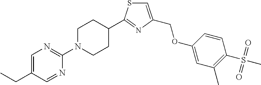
C1=C(COC2=CC(C)=C(S(C)(=O)=O)C=C2)N=C(C2CCN(C3=NC=C(CC)C=N3)CC2)S1
